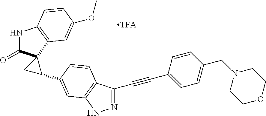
N1C(=O)C2(C3=C1C=CC(OC)=C3)CC2C1=CC2=C(C(C#CC3=CC=C(CN4CCOCC4)C=C3)=NN2)C=C1
